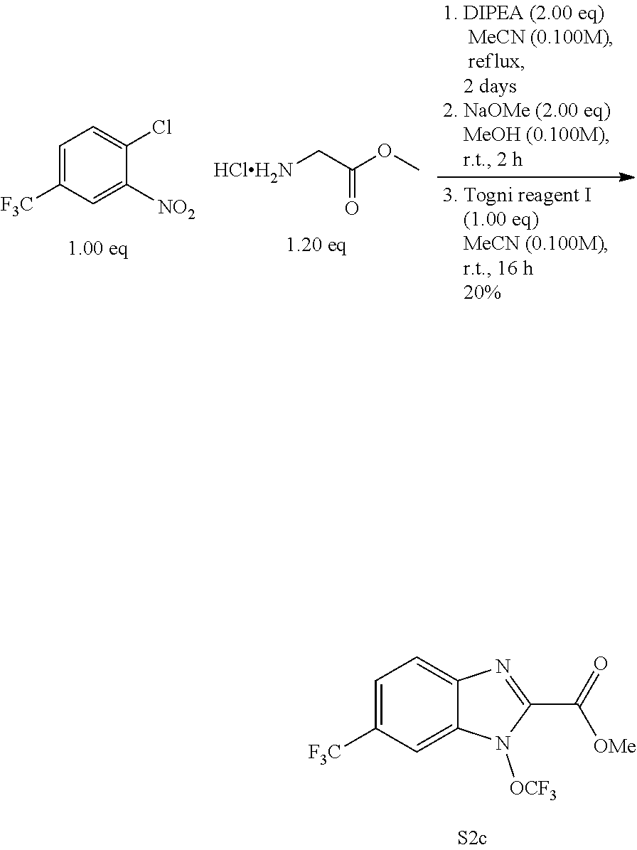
C1=C([F3C])C=C2C(=C1)N=C(C(=O)[OMe])N2[OCF3].[HClH2N]CC(OC)=O.C1=C([F3C])C=C([NO2])C(Cl)=C1
